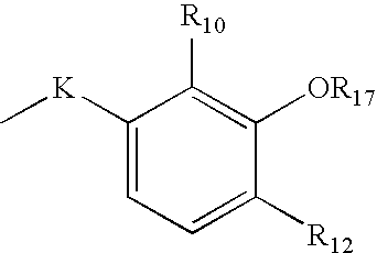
C1([K]C)=CC=C([R12])C([OR17])=C1[R10]
